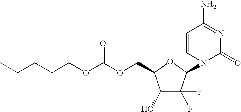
C1(O)C(F)(F)C(N2C(=O)N=C(N)C=C2)OC1COC(OCCCCC)=O
